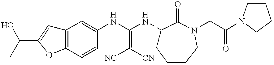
C12=C(C=CC(NC(NC3CCCCN(CC(N4CCCC4)=O)C3=O)=C([NC])[CN])=C1)OC(C(O)C)=C2
